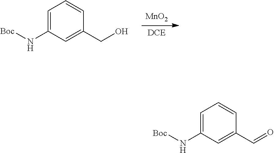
[DCE].[MnO2].C1=C(N[Boc])C=C(CO)C=C1.C1=C(N[Boc])C=C(C=O)C=C1
